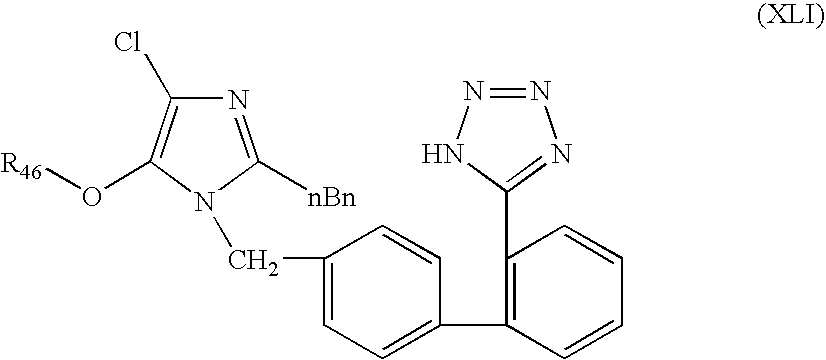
N1=C([nBn])N(CC2=CC=C(C3=C(C4=NN=NN4)C=CC=C3)C=C2)C(O[R46])=C1Cl
